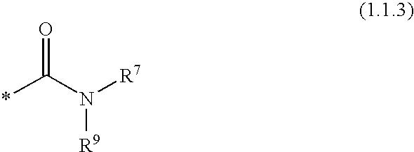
*C(N([R7])[R9])=O
